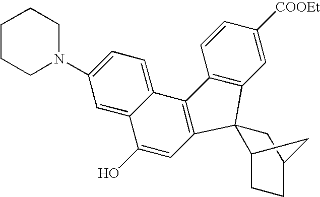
C1=C([COOEt])C=CC2=C1C1(C3=C2C2=CC=C(N4CCCCC4)C=C2C(O)=C3)C2CCC(C1)C2
